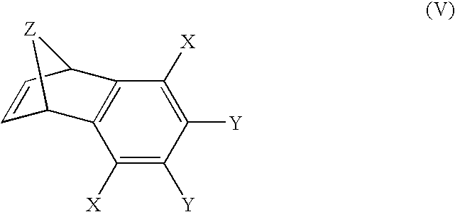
C1([X])=C([Y])C([Y])=C([X])C2=C1C1C=CC2[Z]1
